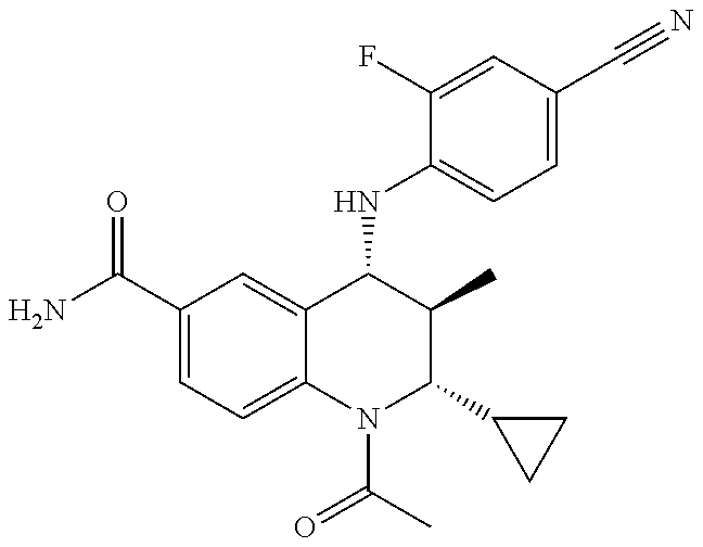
C1(C(=O)N)=CC=C2C(=C1)C(NC1=CC=C(C#N)C=C1F)C(C)C(C1CC1)N2C(C)=O
